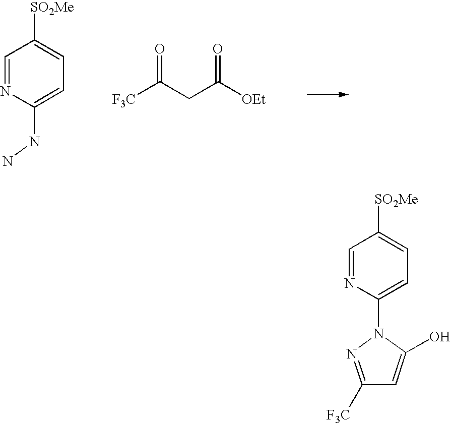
C1(N2N=C([F3C])C=C2O)=CC=C([SO2Me])C=N1.C1(NN)=CC=C([SO2Me])C=N1.[F3C]C(CC([OEt])=O)=O
